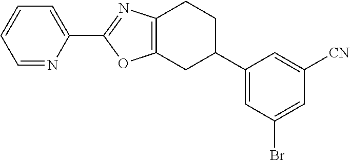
C1=NC(C2=NC3=C(O2)CC(C2=CC(Br)=CC([CN])=C2)CC3)=CC=C1
